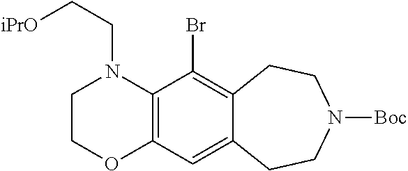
C12=C(C(Br)=C3C(=C1)CCN([Boc])CC3)N(CC[iPrO])CCO2
